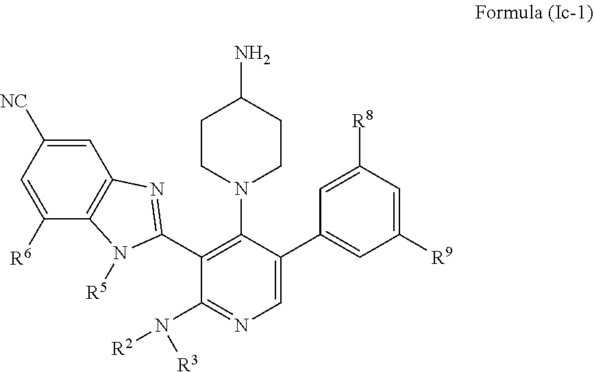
C1=C([NC])C=C([R6])C2=C1N=C(C1=C(N3CCC(N)CC3)C(C3=CC([R9])=CC([R8])=C3)=CN=C1N([R2])[R3])N2[R5]
